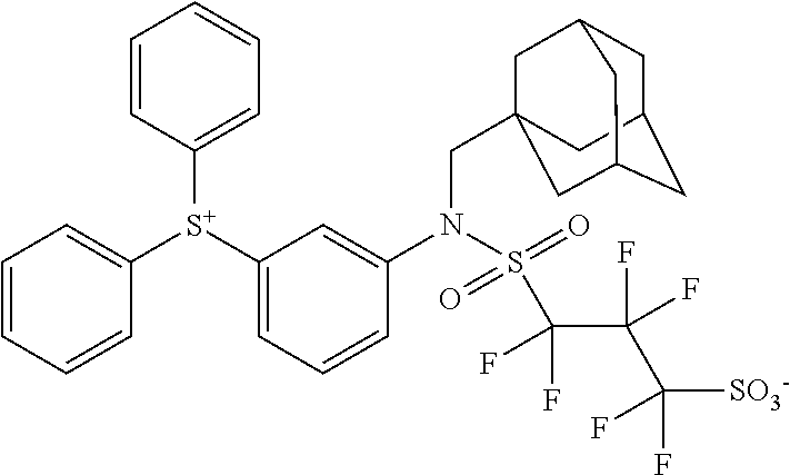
C1=CC([S+](C2=CC=CC(N(CC34CC5CC(CC(C3)C5)C4)S(=O)(=O)C(C(F)(C([SO3-])(F)F)F)(F)F)=C2)C2=CC=CC=C2)=CC=C1
